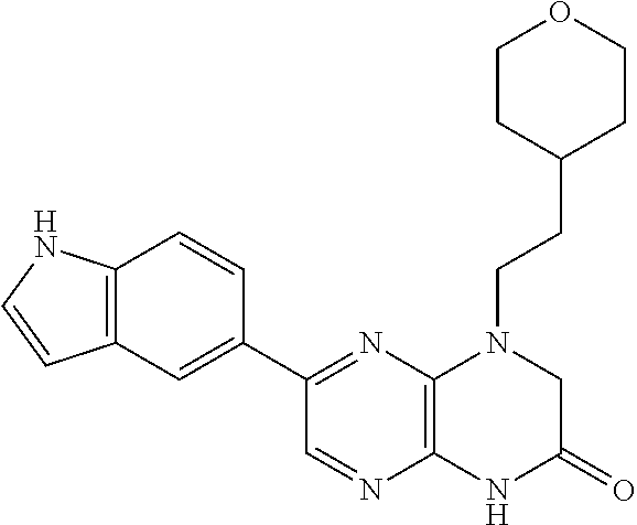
C1(C2=NC3=C(N=C2)NC(=O)CN3CCC2CCOCC2)=CC2=C(C=C1)NC=C2
